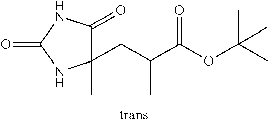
CC1(CC(C(OC(C)(C)C)=O)C)C(=O)NC(=O)N1
